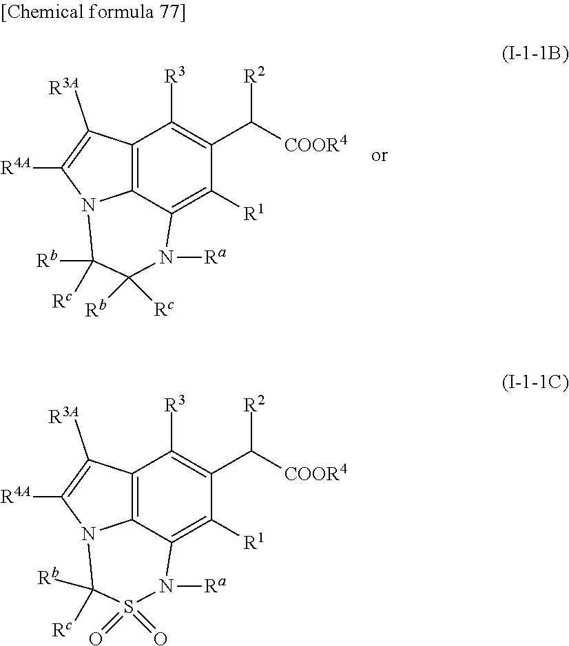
C12=C3C(=C([R1])C(C([COOR4])[R2])=C1[R3])N([Ra])S(=O)(=O)C([Rb])([Rc])N3C([R4A])=C2[R3A].C12=C3C(=C([R1])C(C([COOR4])[R2])=C1[R3])N([Ra])C([Rb])([Rc])C([Rb])([Rc])N3C([R4A])=C2[R3A]
